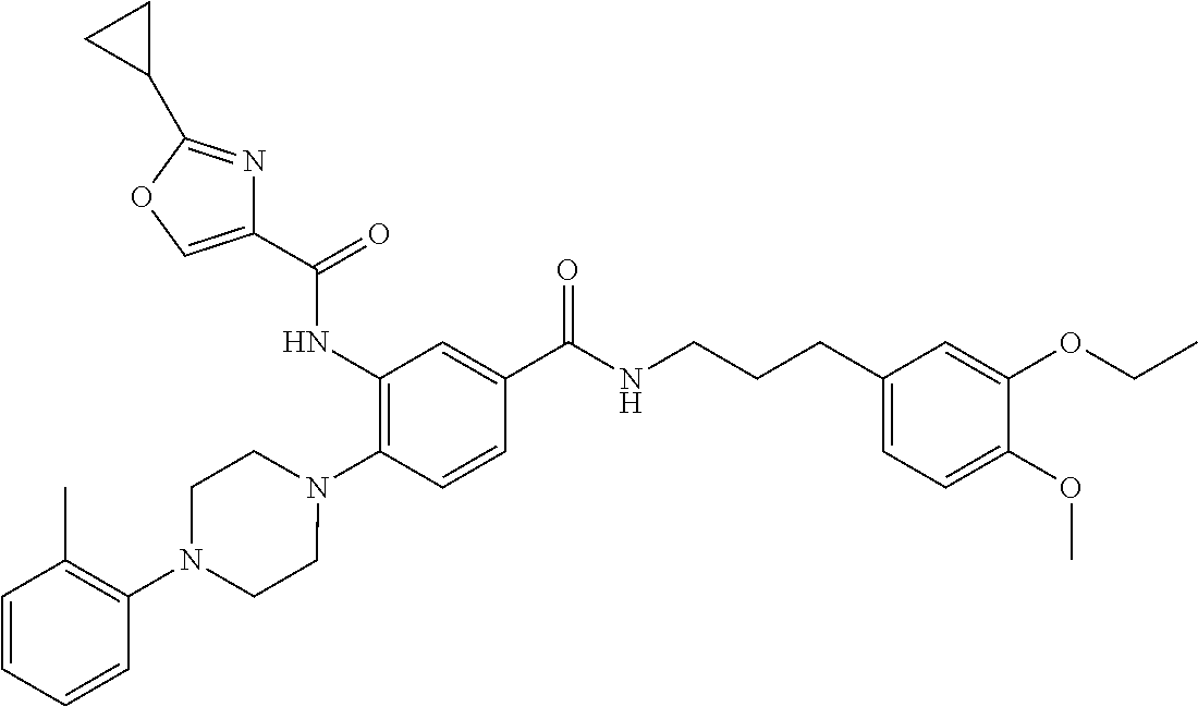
C1(NC(=O)C2=COC(C3CC3)=N2)=C(N2CCN(C3=C(C)C=CC=C3)CC2)C=CC(C(NCCCC2=CC=C(OC)C(OCC)=C2)=O)=C1
